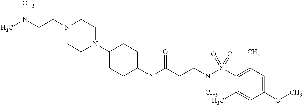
C1(NC(CCN(S(C2=C(C)C=C(OC)C=C2C)(=O)=O)C)=O)CCC(N2CCN(CCN(C)C)CC2)CC1
